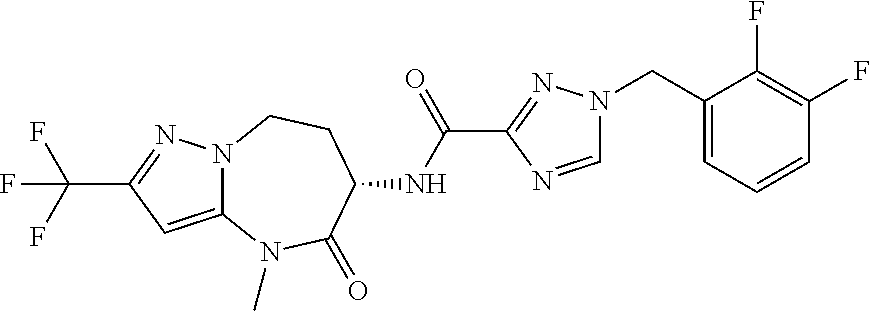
C1=CC=C(CN2C=NC(C(NC3CCN4C(=CC(C(F)(F)F)=N4)N(C)C3=O)=O)=N2)C(F)=C1F
